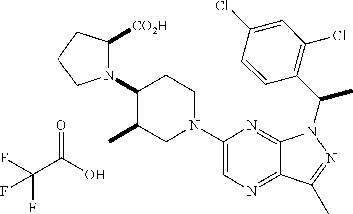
FC(C(O)=O)(F)F.C1(N2C([CO2H])CCC2)C(C)CN(C2=CN=C3C(=N2)N(C(C2=C(Cl)C=C(Cl)C=C2)C)N=C3C)CC1
